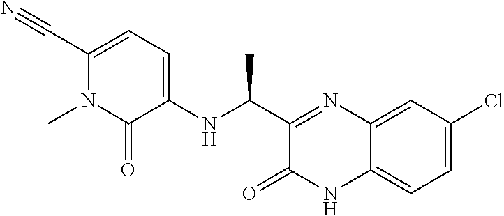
C1(Cl)=CC=C2C(=C1)N=C(C(NC1=CC=C(C#N)N(C)C1=O)C)C(=O)N2
